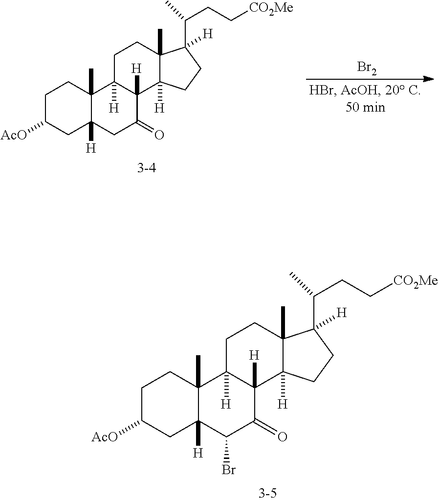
C1C([AcO])CC2([H])C(C)(C1)C1([H])C([H])(C(=O)C2Br)C2([H])C(C)(CC1)C(C(CC[CO2Me])C)([H])CC2.[Br2].C1C([AcO])CC2([H])C(C)(C1)C1([H])C([H])(C(=O)C2)C2([H])C(C)(CC1)C(C(CC[CO2Me])C)([H])CC2
